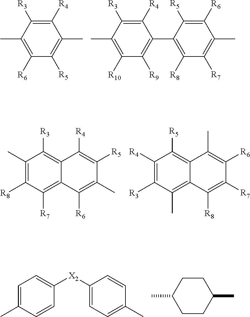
C1([R4])=C([R3])C(C)=C([R6])C([R5])=C1C.C1([R4])=C([R3])C(C)=C([R10])C([R9])=C1C1=C([R8])C([R7])=C(C)C([R6])=C1[R5].C1(C)=C([R8])C([R7])=C2C(=C1[R3])C([R4])=C([R5])C(C)=C2[R6].C1([R4])=C([R3])C(C)=C2C(=C1[R5])C(C)=C([R6])C([R7])=C2[R8].C1=C(C)C=CC([X2]C2=CC=C(C)C=C2)=C1.C1CC(C)CCC1C
